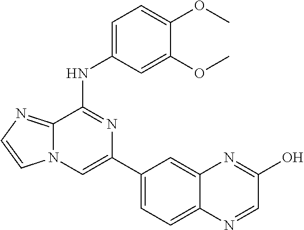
C12=CC(C3=CN4C(=NC=C4)C(NC4=CC=C(OC)C(OC)=C4)=N3)=CC=C1N=CC(O)=N2
